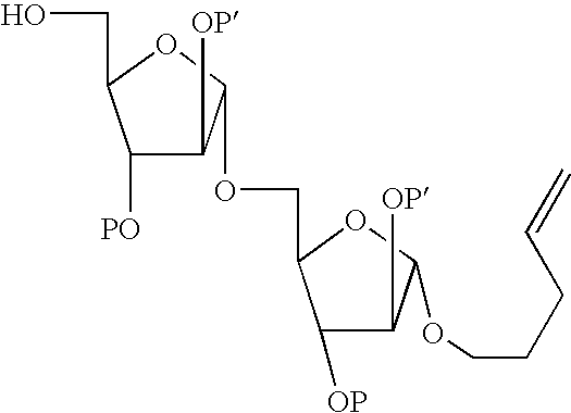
C1([PO])C([OP])C(OCC2C([OP])C([OP])C(OCCCC=C)O2)OC1CO
